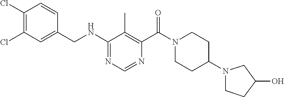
C1(Cl)=C(Cl)C=CC(CNC2=NC=NC(C(N3CCC(N4CCC(O)C4)CC3)=O)=C2C)=C1
